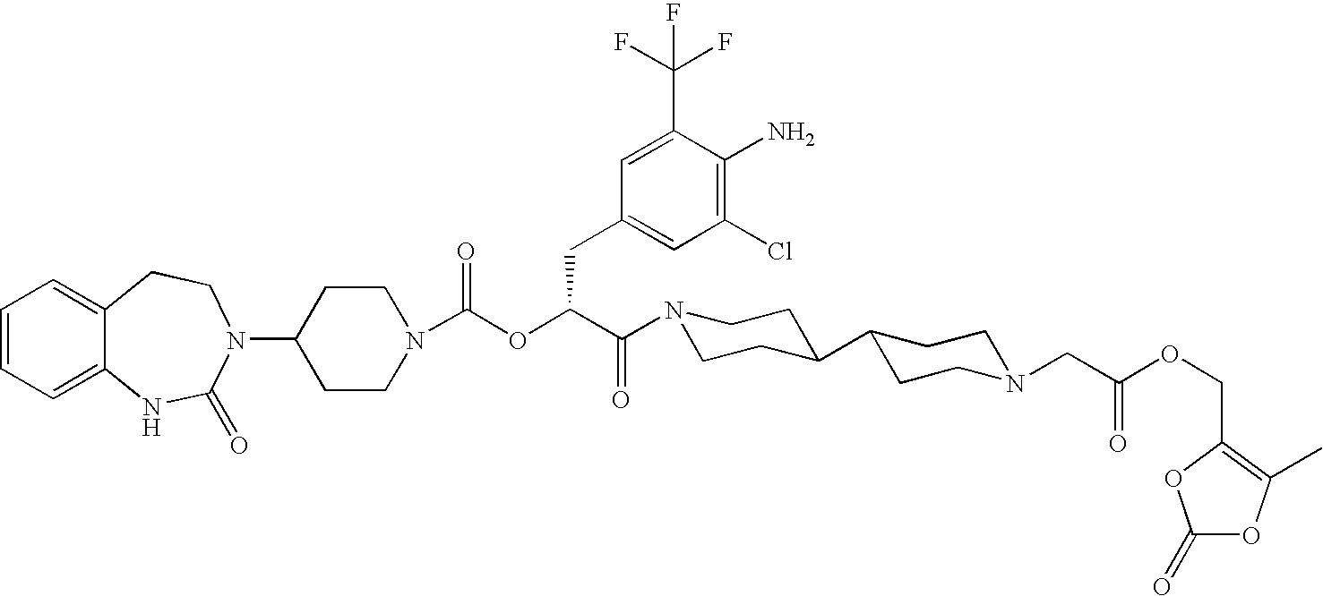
C1(N2C(=O)NC3=CC=CC=C3CC2)CCN(C(OC(C(N2CCC(C3CCN(CC(OCC4=C(C)OC(=O)O4)=O)CC3)CC2)=O)CC2=CC(Cl)=C(N)C(C(F)(F)F)=C2)=O)CC1
